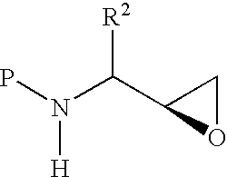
PN(C(C1CO1)[R2])[H]
